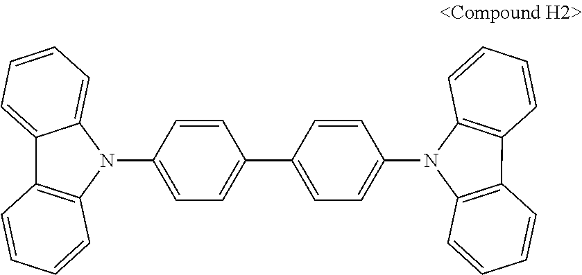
C1=CC(C2=CC=C(N3C4=CC=CC=C4C4=C3C=CC=C4)C=C2)=CC=C1N1C2=C(C3=C1C=CC=C3)C=CC=C2
